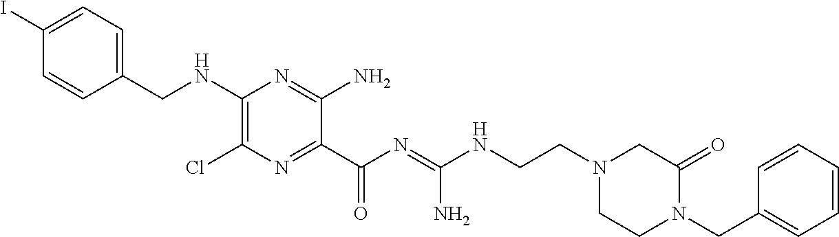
C1=C(I)C=CC(CNC2=C(Cl)N=C(C(N=C(NCCN3CCN(CC4=CC=CC=C4)C(=O)C3)N)=O)C(N)=N2)=C1
